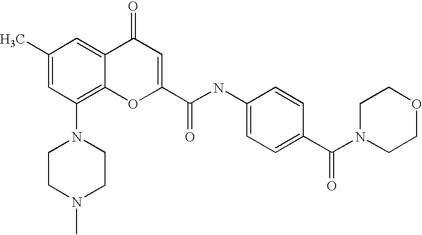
C1(C)=CC(N2CCN(C)CC2)=C2C(=C1)C(=O)C=C(C(NC1=CC=C(C(N3CCOCC3)=O)C=C1)=O)O2
